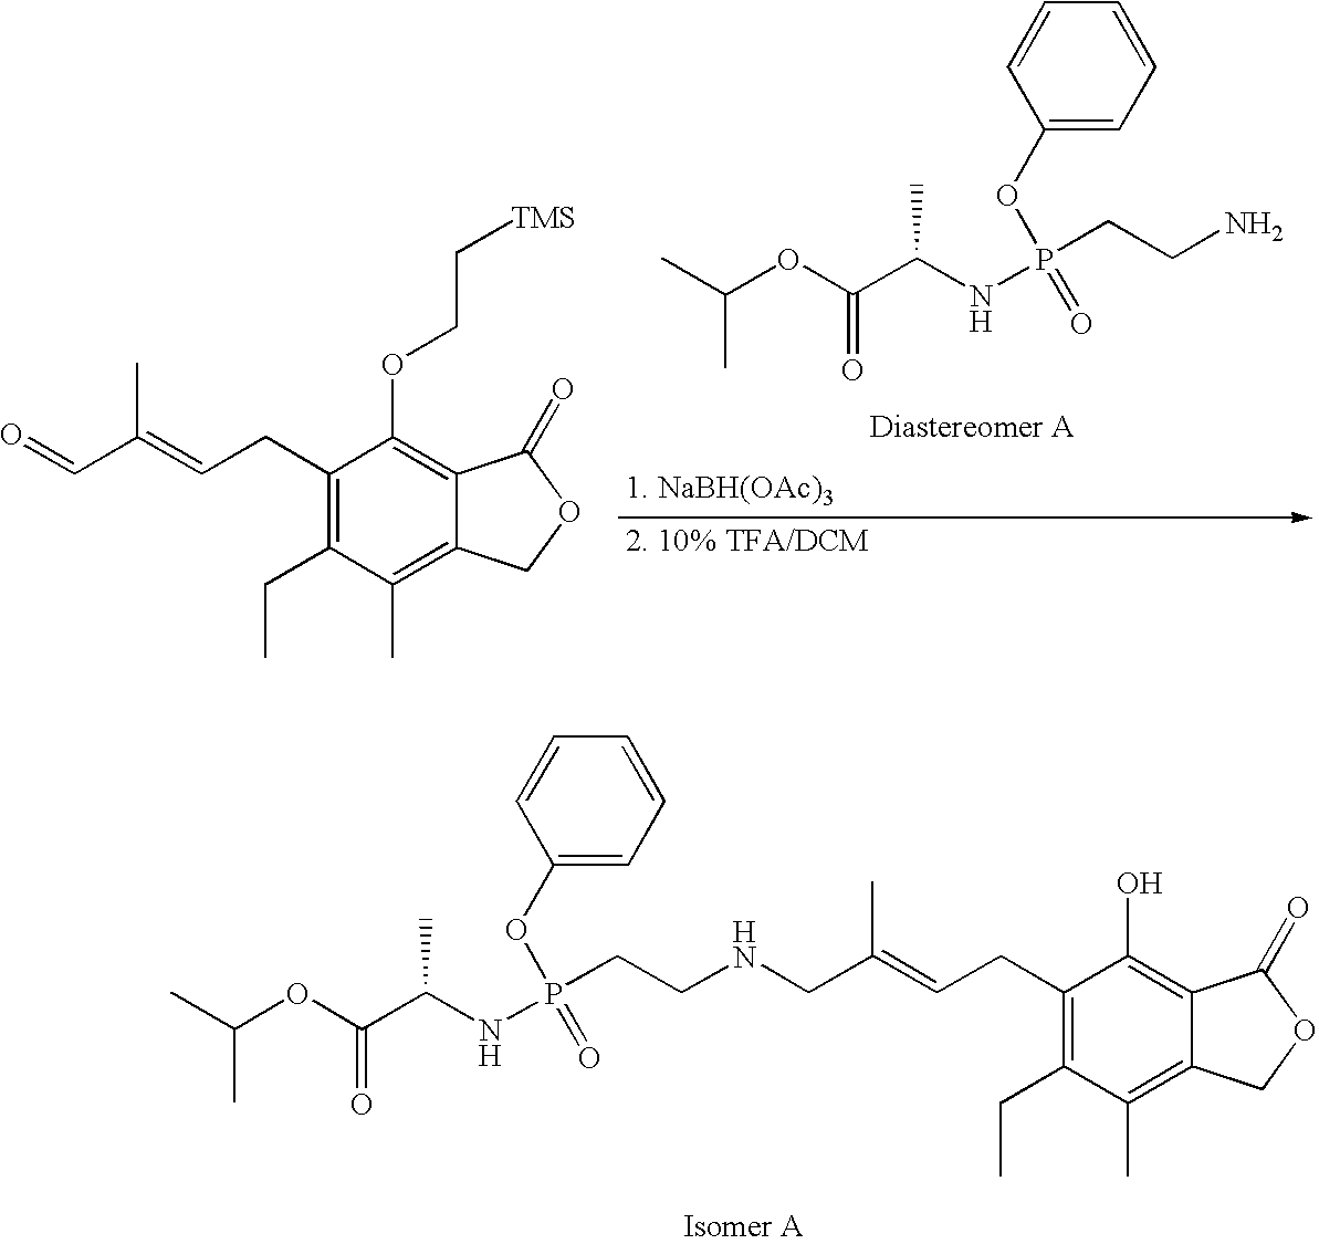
C1(CC=C(C=O)C)=C(CC)C(C)=C2C(=C1OCC[TMS])C(=O)OC2.CC(OC(C(NP(CCN)(=O)OC1=CC=CC=C1)C)=O)C.C1(CC=C(CNCCP(NC(C(OC(C)C)=O)C)(=O)OC2=CC=CC=C2)C)=C(CC)C(C)=C2C(=C1O)C(=O)OC2
